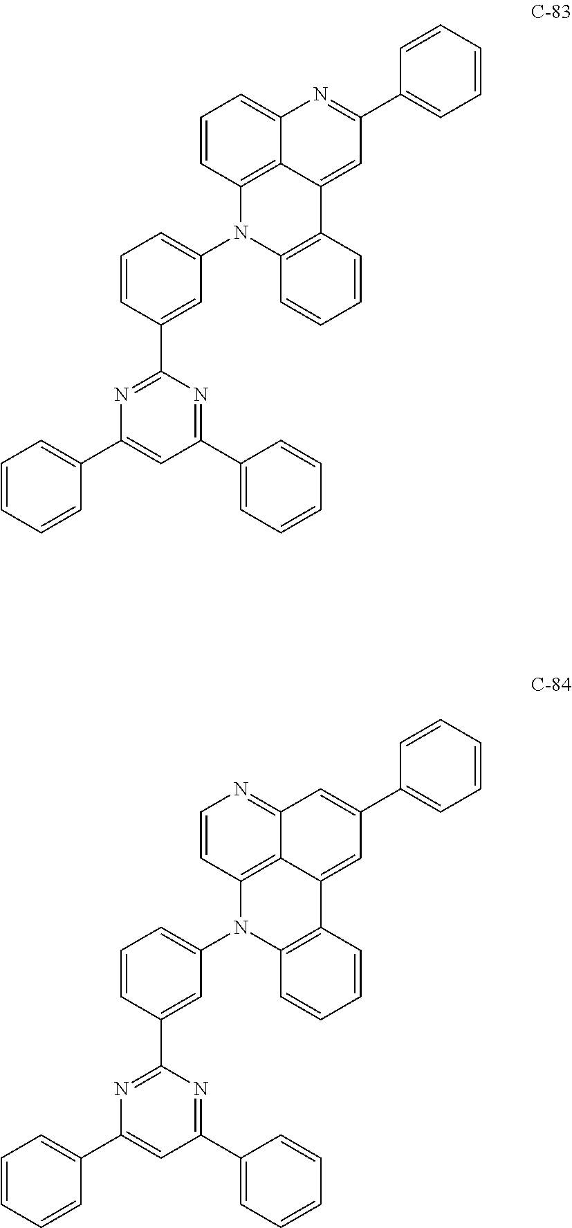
C1=CC2=C3C(=C1)N=C(C1=CC=CC=C1)C=C3C1=C(N2C2=CC=CC(C3=NC(C4=CC=CC=C4)=CC(C4=CC=CC=C4)=N3)=C2)C=CC=C1.C1=CC2=C3C(=N1)C=C(C1=CC=CC=C1)C=C3C1=C(N2C2=CC=CC(C3=NC(C4=CC=CC=C4)=CC(C4=CC=CC=C4)=N3)=C2)C=CC=C1
